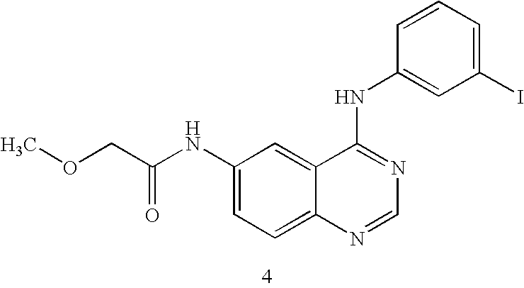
C1(NC(COC)=O)=CC=C2C(=C1)C(NC1=CC(I)=CC=C1)=NC=N2
